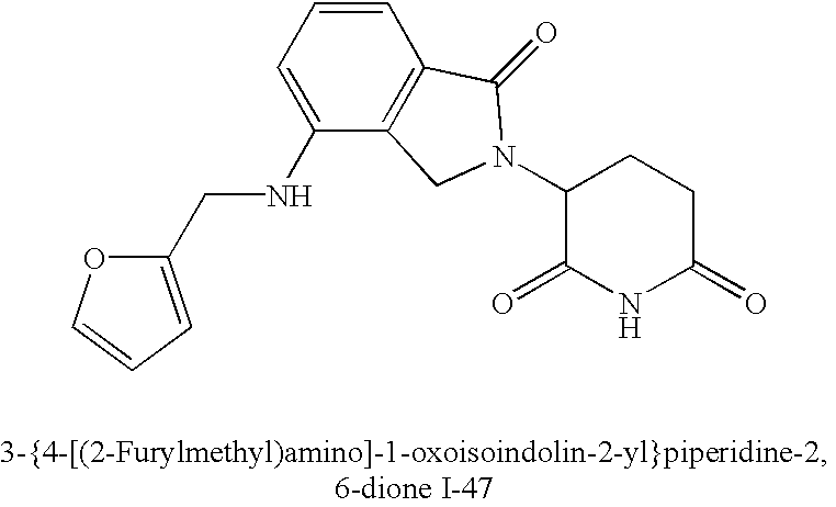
N(C1=CC=CC2=C1CN(C1C(=O)NC(=O)CC1)C2=O)CC1=CC=CO1
